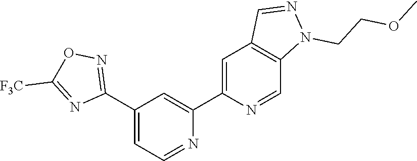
N1=CC=C(C2=NOC([F3C])=N2)C=C1C1=CC2=C(C=N1)N(CCOC)N=C2
